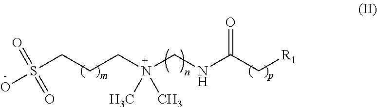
C(C[R1])(NCN(CCCS(O)(=O)=O)(C)C)=O
